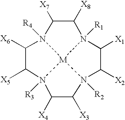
N12([R3])C([X5])C([X6])N3([R4])C([X7])C([X8])N4([R1])C([X1])C([X2])N([R2])(C([X3])C1[X4])[M]243
